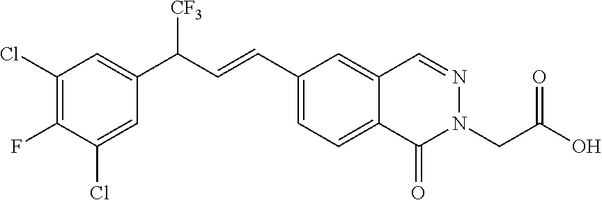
C1(Cl)=C(F)C(Cl)=CC(C(C=CC2=CC=C3C(=C2)C=NN(CC(=O)O)C3=O)[CF3])=C1
